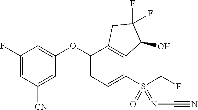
C1(F)=CC([CN])=CC(OC2=CC=C(S(CF)(=NC#N)=O)C3=C2CC(F)(F)C3O)=C1
